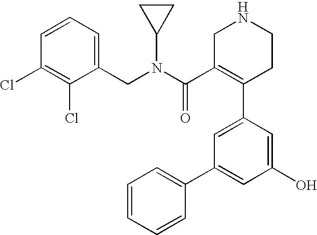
C1=CC=CC(C2=CC(O)=CC(C3=C(C(N(CC4=CC=CC(Cl)=C4Cl)C4CC4)=O)CNCC3)=C2)=C1
